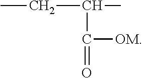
C(C([OM])=O)(C)CC
